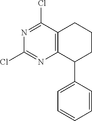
C12=C(CCCC1C1=CC=CC=C1)C(Cl)=NC(Cl)=N2
